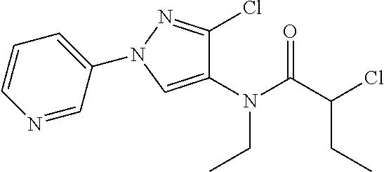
N(C(C(Cl)CC)=O)(CC)C1=CN(C2=CC=CN=C2)N=C1Cl
